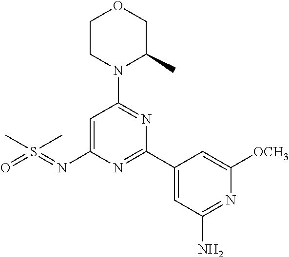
O1CCN(C2=NC(C3=CC(N)=NC([OCH3])=C3)=NC(N=S(=O)(C)C)=C2)C(C)C1
